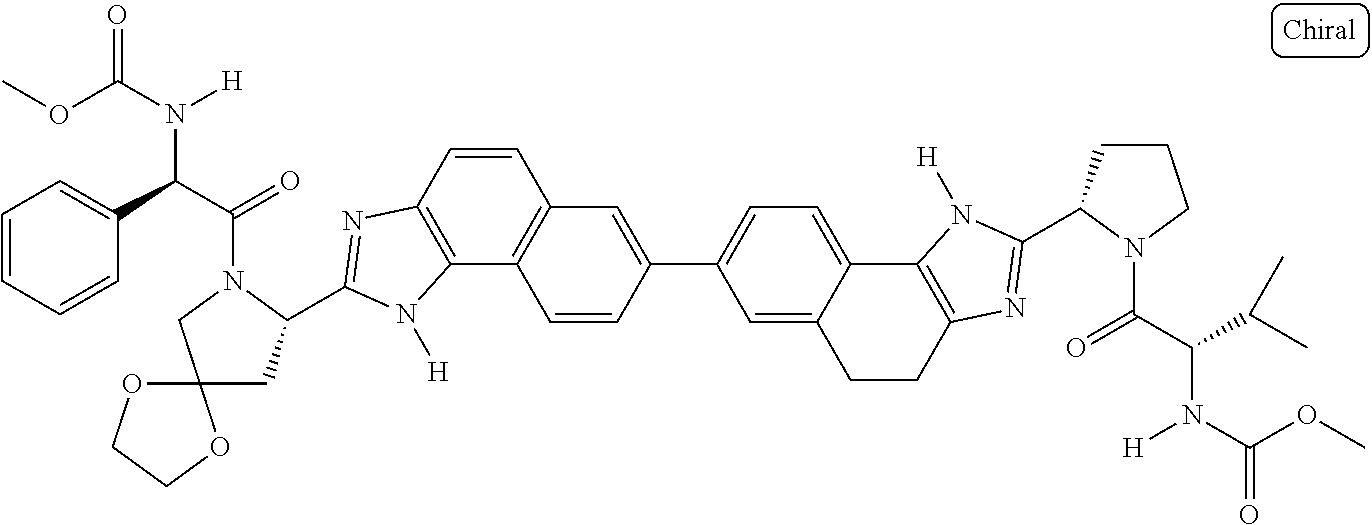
C12=C(C3=C(C=C1)C=C(C1=CC=C4C(=C1)CCC1=C4N([H])C(C4CCCN4C(C(C(C)C)N(C(OC)=O)[H])=O)=N1)C=C3)N([H])C(C1CC3(CN1C(C(C1=CC=CC=C1)N([H])C(OC)=O)=O)OCCO3)=N2
